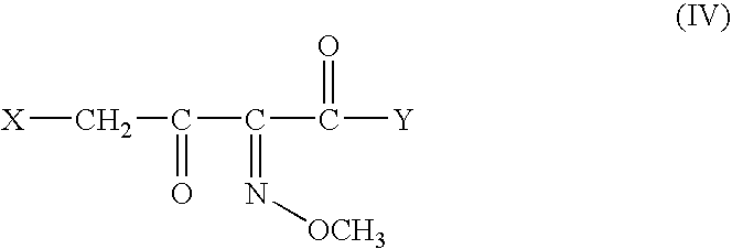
[X]CC(=O)C(C(=O)[Y])=N[OCH3]
